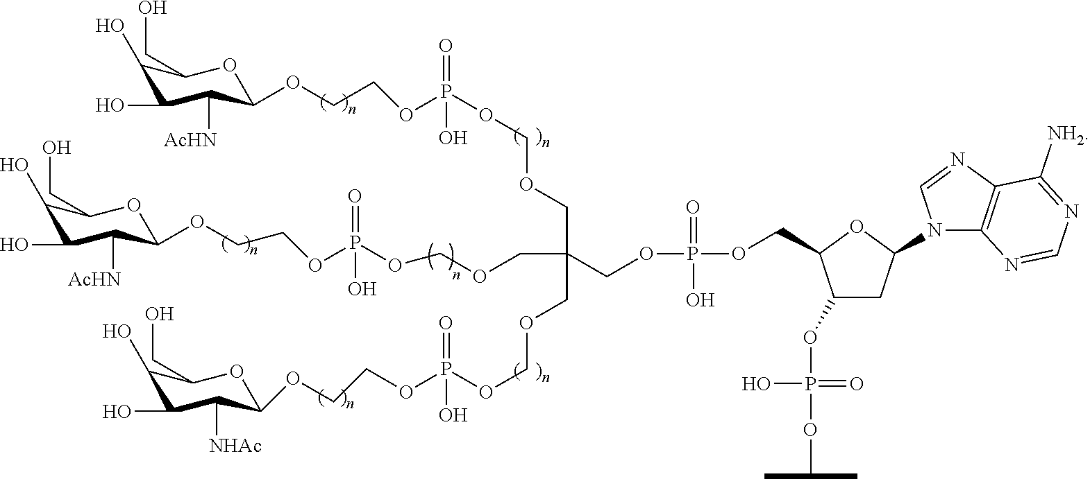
C1(O)C(O)C([AcHN])C(OCCOP(OCOCC(COCOP(OCCOC2OC(CO)C(O)C(O)C2[NHAc])(O)=O)(COCOP(OCCOC2C([AcHN])C(O)C(O)C(CO)O2)(=O)O)COP(OCC2C(OP(OC(C)C)(=O)O)CC(N3C4=C(N=C3)C([NH2])=NC=N4)O2)(=O)O)(=O)O)OC1CO
